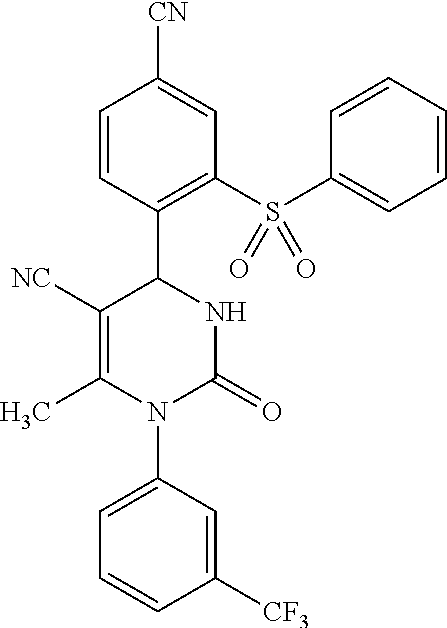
C1([NC])=C(C)N(C2=CC=CC([CF3])=C2)C(=O)NC1C1=C(S(C2=CC=CC=C2)(=O)=O)C=C([CN])C=C1
